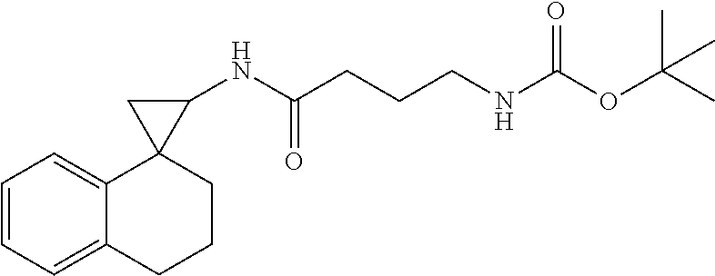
C1=CC=C2C(=C1)C1(CCC2)C(NC(CCCNC(OC(C)(C)C)=O)=O)C1
